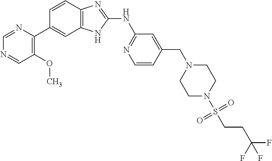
C1=NC(C2=CC3=C(C=C2)N=C(NC2=NC=CC(CN4CCN(S(=O)(=O)CCC(F)(F)F)CC4)=C2)N3)=C(OC)C=N1
